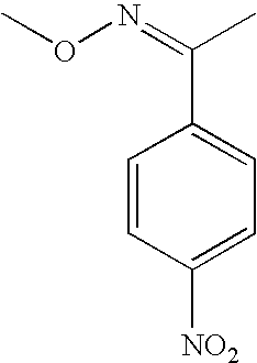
C1=CC([NO2])=CC=C1C(=NOC)C
